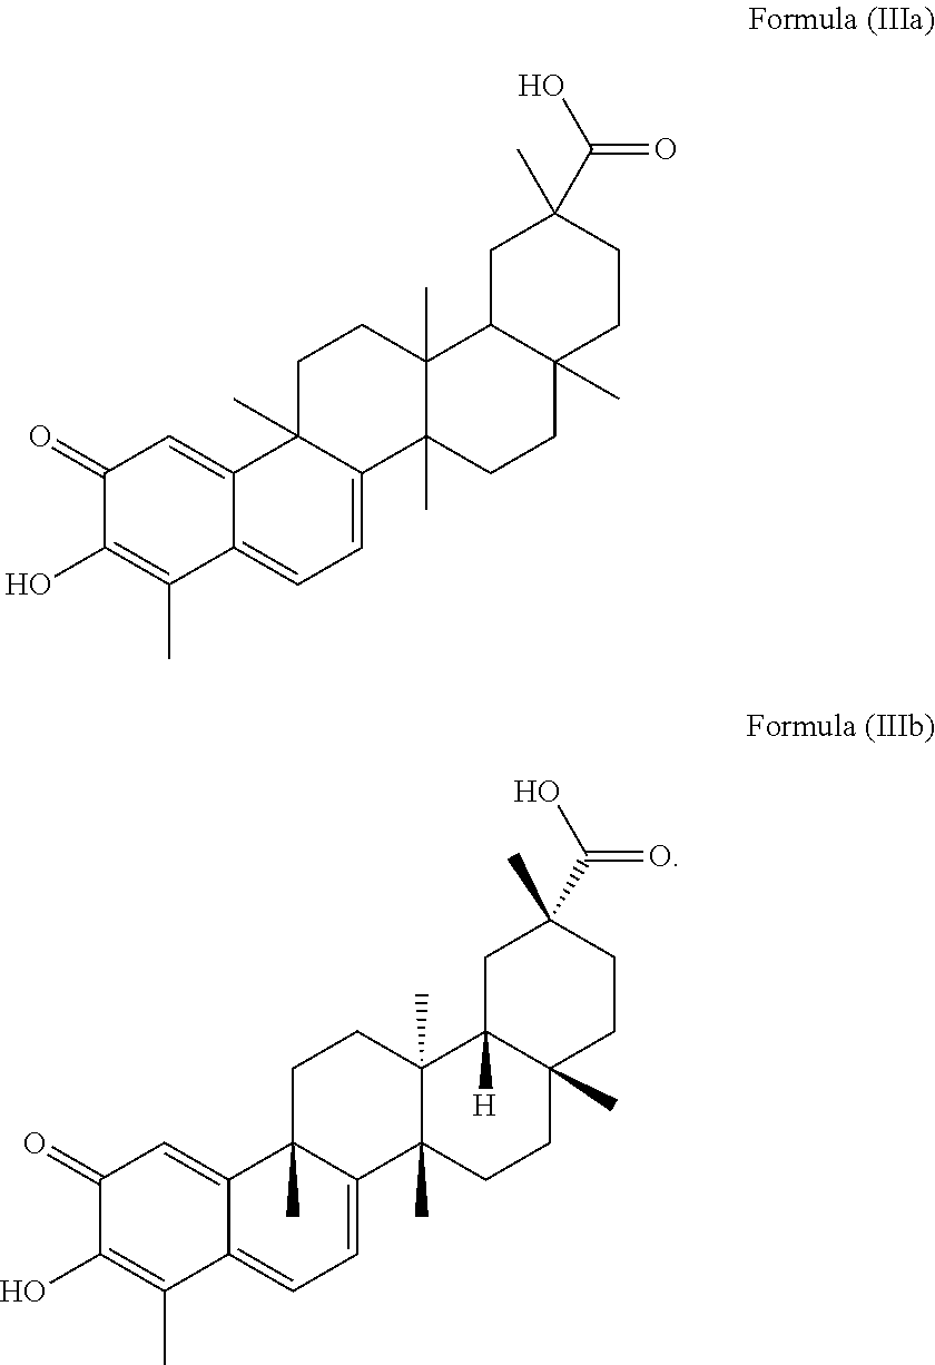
C1(=O)C(O)=C(C)C2=CC=C3C(C)(C2=C1)CCC1(C)C3(C)CCC2(C)C1CC(C)(C(=O)O)CC2.C1(=O)C(O)=C(C)C2=CC=C3C(C)(C2=C1)CCC1(C)C3(C)CCC2(C)C1([H])CC(C)(C(=O)O)CC2
